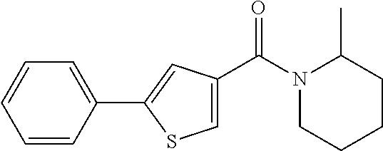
C1=CC(C2=CC(C(N3CCCCC3C)=O)=CS2)=CC=C1
